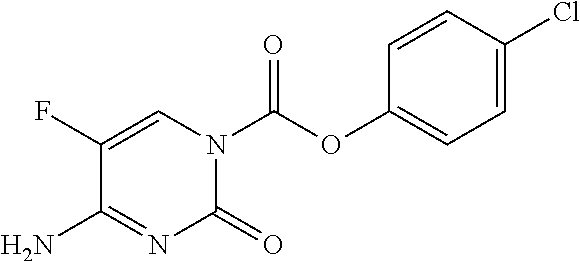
C1(F)=CN(C(OC2=CC=C(Cl)C=C2)=O)C(=O)N=C1N
